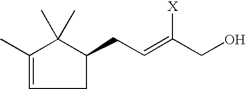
C1C(CC=C([X])CO)C(C)(C)C(C)=C1
